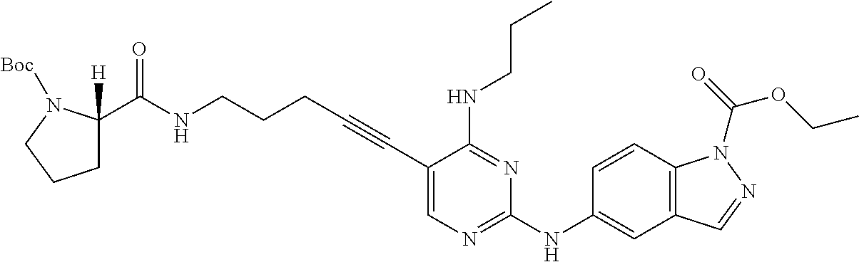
C(NCCCC#CC1=CN=C(NC2=CC3=C(C=C2)N(C(=O)OCC)N=C3)N=C1NCCC)(=O)C1([H])CCCN1[Boc]
